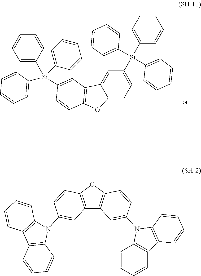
C1=C2C(=CC=C1[Si](C1=CC=CC=C1)(C1=CC=CC=C1)C1=CC=CC=C1)OC1=C2C=C([Si](C2=CC=CC=C2)(C2=CC=CC=C2)C2=CC=CC=C2)C=C1.C12=C(OC3=C1C=C(N1C4=C(C5=C1C=CC=C5)C=CC=C4)C=C3)C=CC(N1C3=C(C4=C1C=CC=C4)C=CC=C3)=C2
